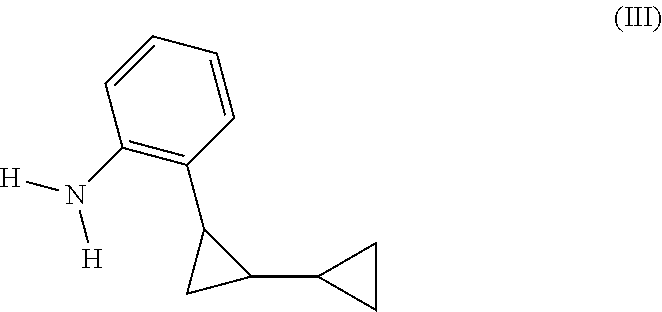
C1(C2=C(N([H])[H])C=CC=C2)CC1C1CC1
